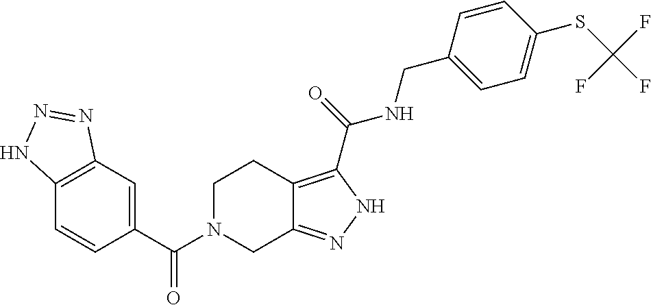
C12=C(C=CC(C(N3CC4=NNC(C(=O)NCC5=CC=C(SC(F)(F)F)C=C5)=C4CC3)=O)=C1)NN=N2
